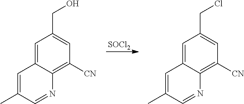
[SOCl2].C1=C(C)C=NC2=C([CN])C=C(CO)C=C12.C1=C(C)C=NC2=C([CN])C=C(CCl)C=C12
